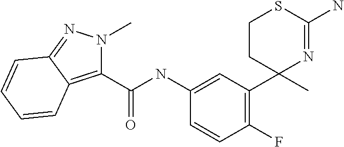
C1=C(NC(C2=C3C(=NN2C)C=CC=C3)=O)C=CC(F)=C1C1(C)N=C(N)SCC1
